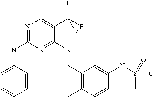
C1(CNC2=NC(NC3=CC=CC=C3)=NC=C2C(F)(F)F)=C(C)C=CC(N(C)S(C)(=O)=O)=C1
